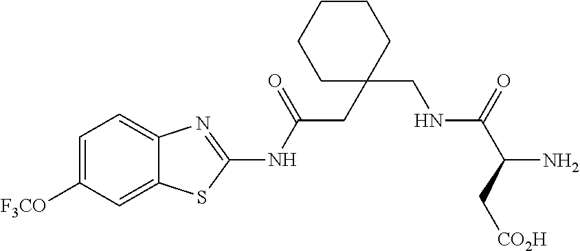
C1=C([F3CO])C=C2C(=C1)N=C(NC(CC1(CNC(C(C[CO2H])N)=O)CCCCC1)=O)S2
